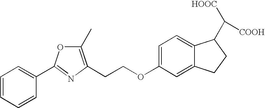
C1=CC=CC(C2=NC(CCOC3=CC=C4C(=C3)CCC4C([HOOC])[COOH])=C(C)O2)=C1
